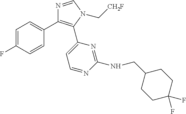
C1=C(F)C=CC(C2=C(C3=CC=NC(NCC4CCC(F)(F)CC4)=N3)N(C[CH2F])C=N2)=C1
